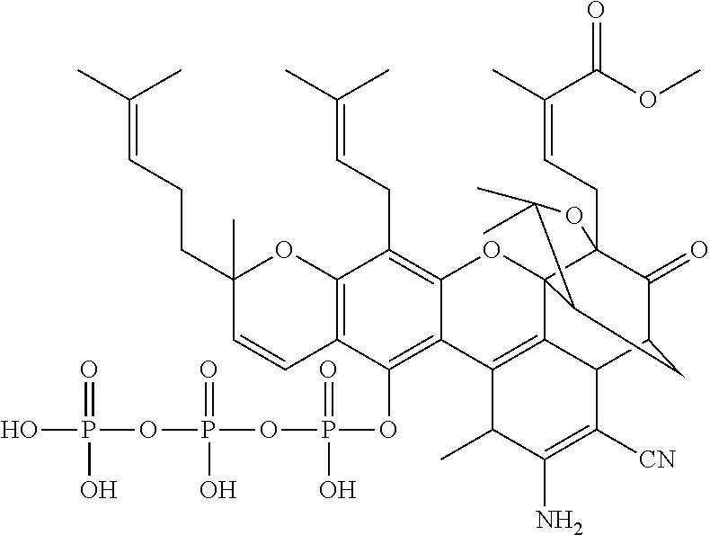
C12=C(C=CC(CCC=C(C)C)(C)O1)C(OP(OP(OP(O)(=O)O)(=O)O)(=O)O)=C1C(=C2CC=C(C)C)OC23C4(CC=C(C)C(OC)=O)C(=O)C(CC2C(C)(C)O4)C2C3=C1C(C)C(N)=C2[CN]
